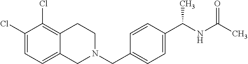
C1(Cl)=CC=C2C(=C1Cl)CCN(CC1=CC=C(C(NC(C)=O)C)C=C1)C2
